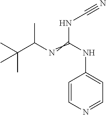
C1=CN=CC=C1NC(=NC(C(C)(C)C)C)NC#N
